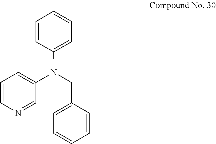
C1=CN=CC(N(CC2=CC=CC=C2)C2=CC=CC=C2)=C1
